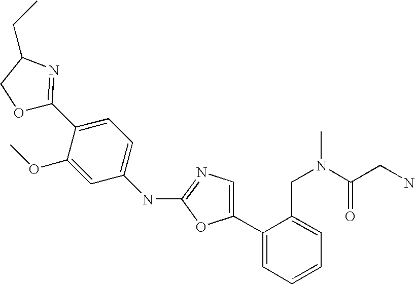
C1(C2=CC=CC=C2CN(C(CN)=O)C)=CN=C(NC2=CC=C(C3=NC(CC)CO3)C(OC)=C2)O1
